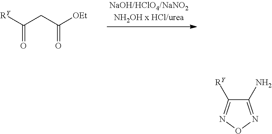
C(=O)([RY])CC([OEt])=O.C1(N)=NON=C1[RY]
